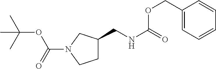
C1(COC(NCC2CCN(C(=O)OC(C)(C)C)C2)=O)=CC=CC=C1
